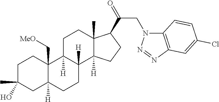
C1C(C)(O)CC2([H])C(C[MeO])(C1)C1([H])C([H])(CC2)C2([H])C(C)(CC1)C(C(=O)CN1C3=C(N=N1)C=C(Cl)C=C3)CC2
